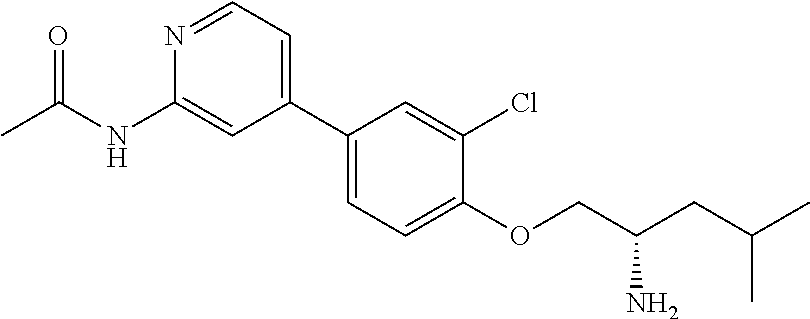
C1(C2=CC=NC(NC(C)=O)=C2)=CC=C(OCC(CC(C)C)N)C(Cl)=C1
